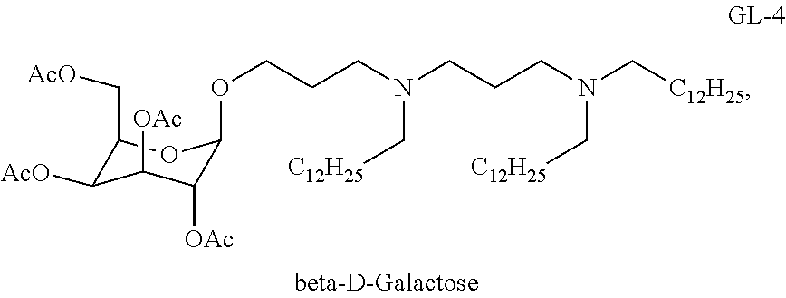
O(CCCN(CCCN(C[C12H25])C[C12H25])C[C12H25])C1C([OAc])C([OAc])C([AcO])C(C[AcO])O1
